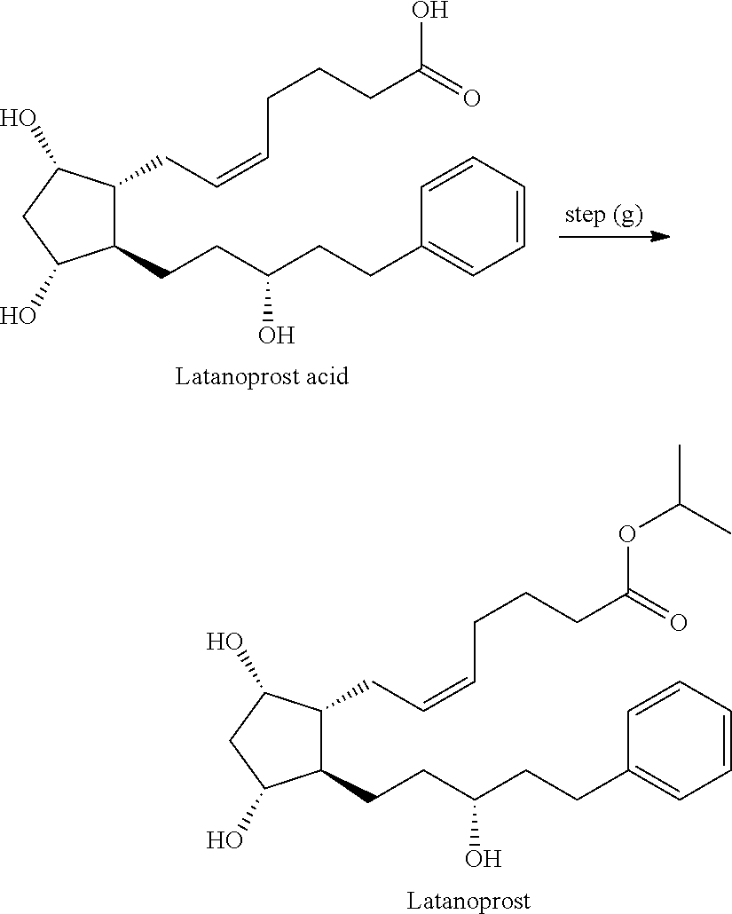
[Latanoprost acid].C1(CCC(CCC2=CC=CC=C2)O)C(CC=CCCCC(=O)O)C(O)CC1O.[Latanoprost].C1(CCC(CCC2=CC=CC=C2)O)C(CC=CCCCC(=O)OC(C)C)C(O)CC1O
